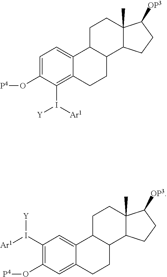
C1=C(O[P4])C(I([Ar1])[Y])=C2C(=C1)C1C(CC2)C2C(C)(CC1)C([OP3])CC2.C1(I([Ar1])[Y])=C(O[P4])C=C2C(=C1)C1C(CC2)C2C(C)(CC1)C([OP3])CC2
